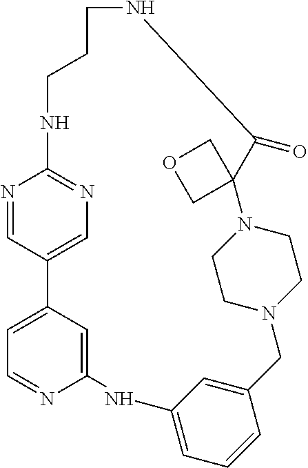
C12=CC(=CC=N1)C1=CN=C(N=C1)NCCCNC(=O)C1(N3CCN(CC4=CC(=CC=C4)N2)CC3)COC1
